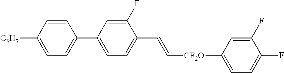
C1=CC([C3H7])=CC=C1C1=CC=C(C=C[CF2O]C2=CC=C(F)C(F)=C2)C(F)=C1
